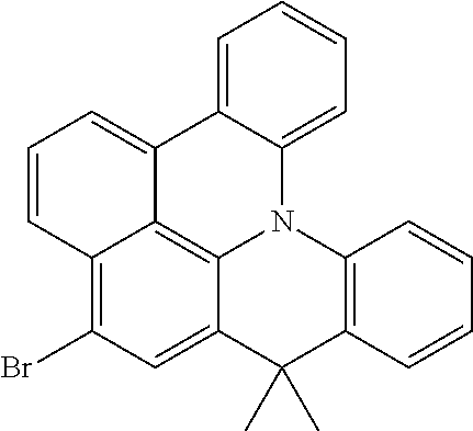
C12=C(Br)C=C3C4=C1C(=CC=C2)C1=CC=CC=C1N4C1=C(C3(C)C)C=CC=C1
